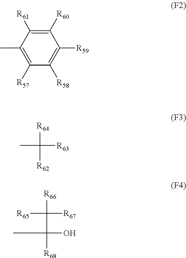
C1([R60])=C([R61])C(C)=C([R57])C([R58])=C1[R59].[R64]C([R63])([R62])C.[R66]C([R67])(C([R68])(O)C)[R65]
